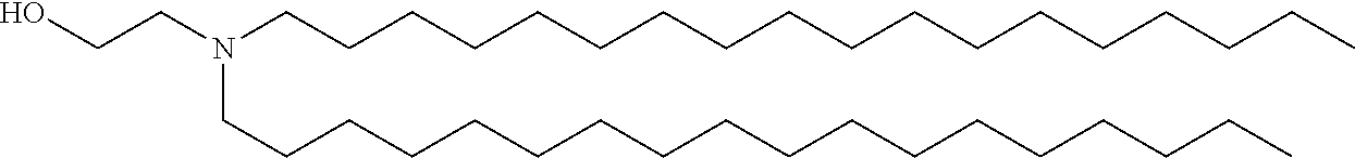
C(CCCCCCCCC)CCCCCCCCN(CCCCCCCCCCCCCCCCCC)CCO
